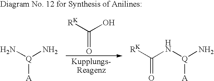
N[Q](N)[A].[RK]C(O)=O.[RK]C(N[Q](N)[A])=O.[Diagram No. 12 for Synthesis of Anilines:]
